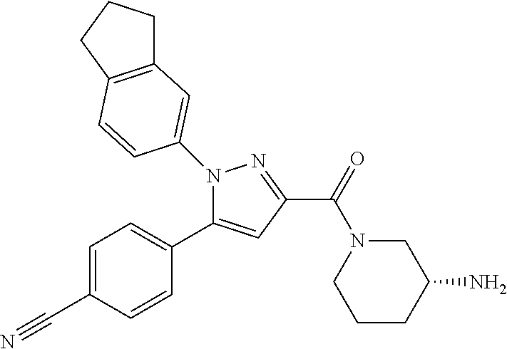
N1(C2=CC3=C(CCC3)C=C2)C(C2=CC=C(C#N)C=C2)=CC(C(=O)N2CCCC(N)C2)=N1
